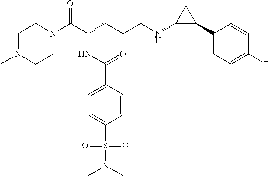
C1N(C(C(CCCNC2C(C3=CC=C(F)C=C3)C2)NC(C2=CC=C(S(N(C)C)(=O)=O)C=C2)=O)=O)CCN(C)C1
